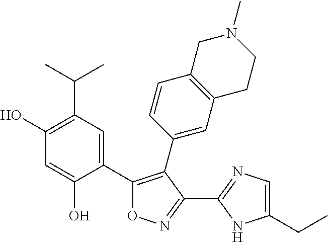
C1(O)=C(C(C)C)C=C(C2=C(C3=CC4=C(C=C3)CN(C)CC4)C(C3=NC=C(CC)N3)=NO2)C(O)=C1
